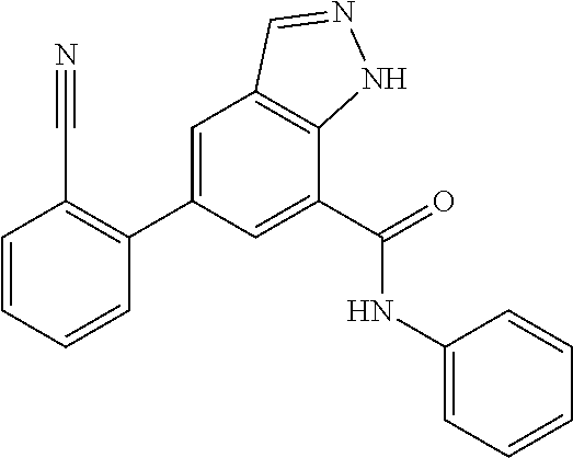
C1=C(C2=C(C#N)C=CC=C2)C=C(C(=O)NC2=CC=CC=C2)C2=C1C=NN2
